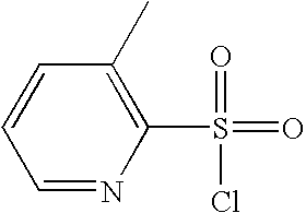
C1=NC(S(=O)(Cl)=O)=C(C)C=C1
